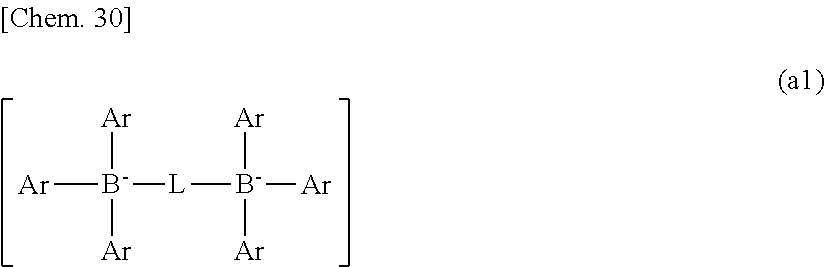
[Ar][B-]([L][B-]([Ar])([Ar])[Ar])([Ar])[Ar]
